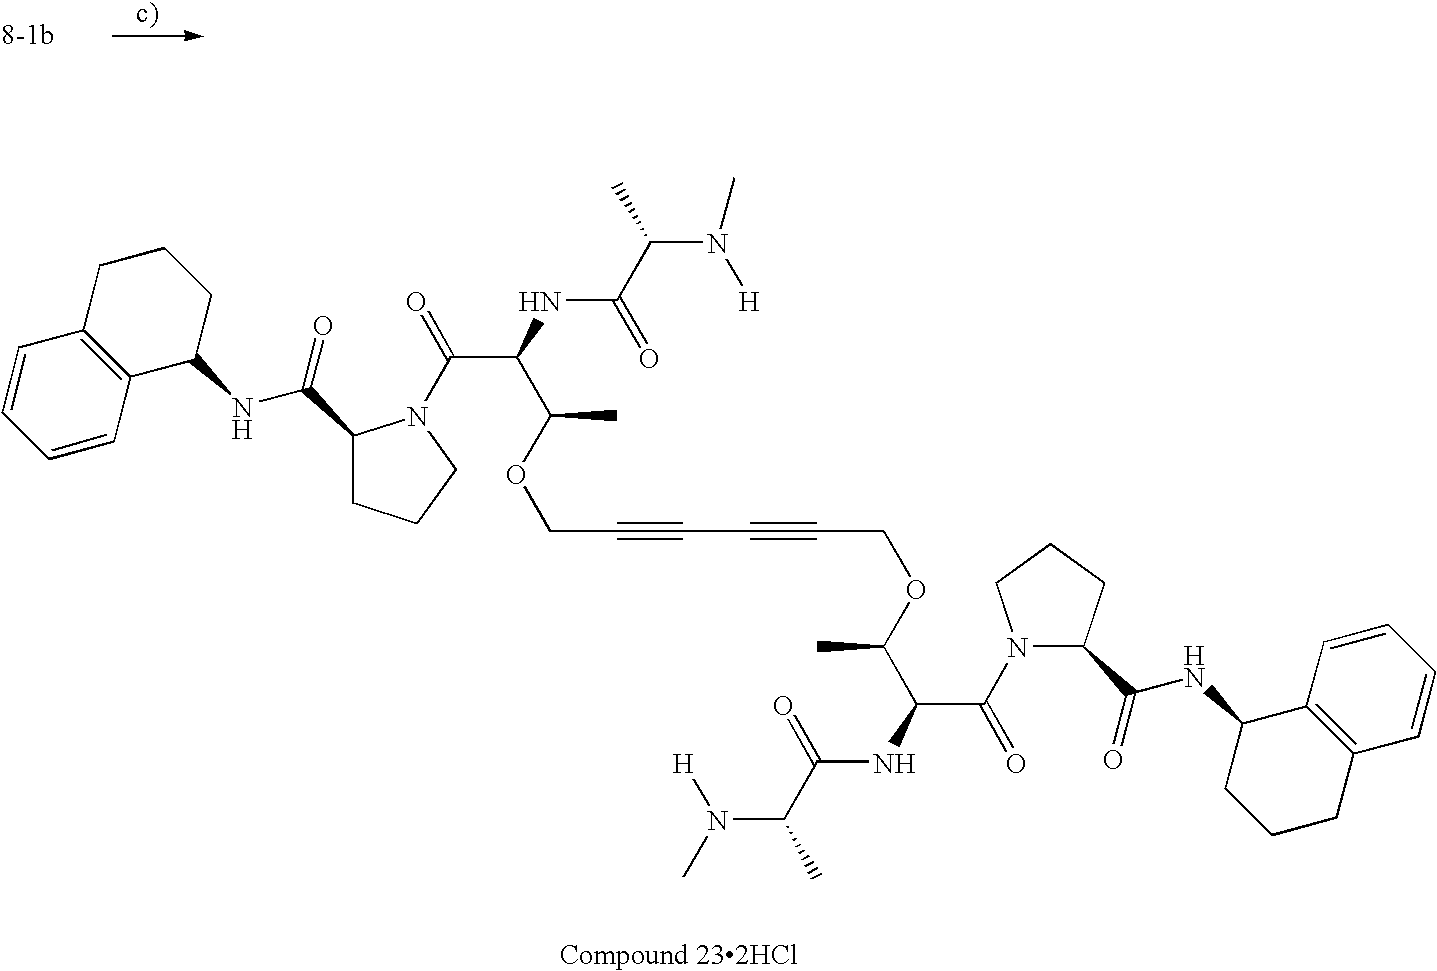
C(#CCOC(C(NC(=O)C(N([H])C)C)C(=O)N1C(C(=O)NC2CCCC3=C2C=CC=C3)CCC1)C)C#CCOC(C(NC(=O)C(N([H])C)C)C(=O)N1C(C(NC2CCCC3=C2C=CC=C3)=O)CCC1)C
